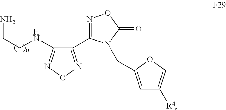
C1(C2=NOC(=O)N2CC2=CC([R4])=CO2)=NON=C1NCCN
